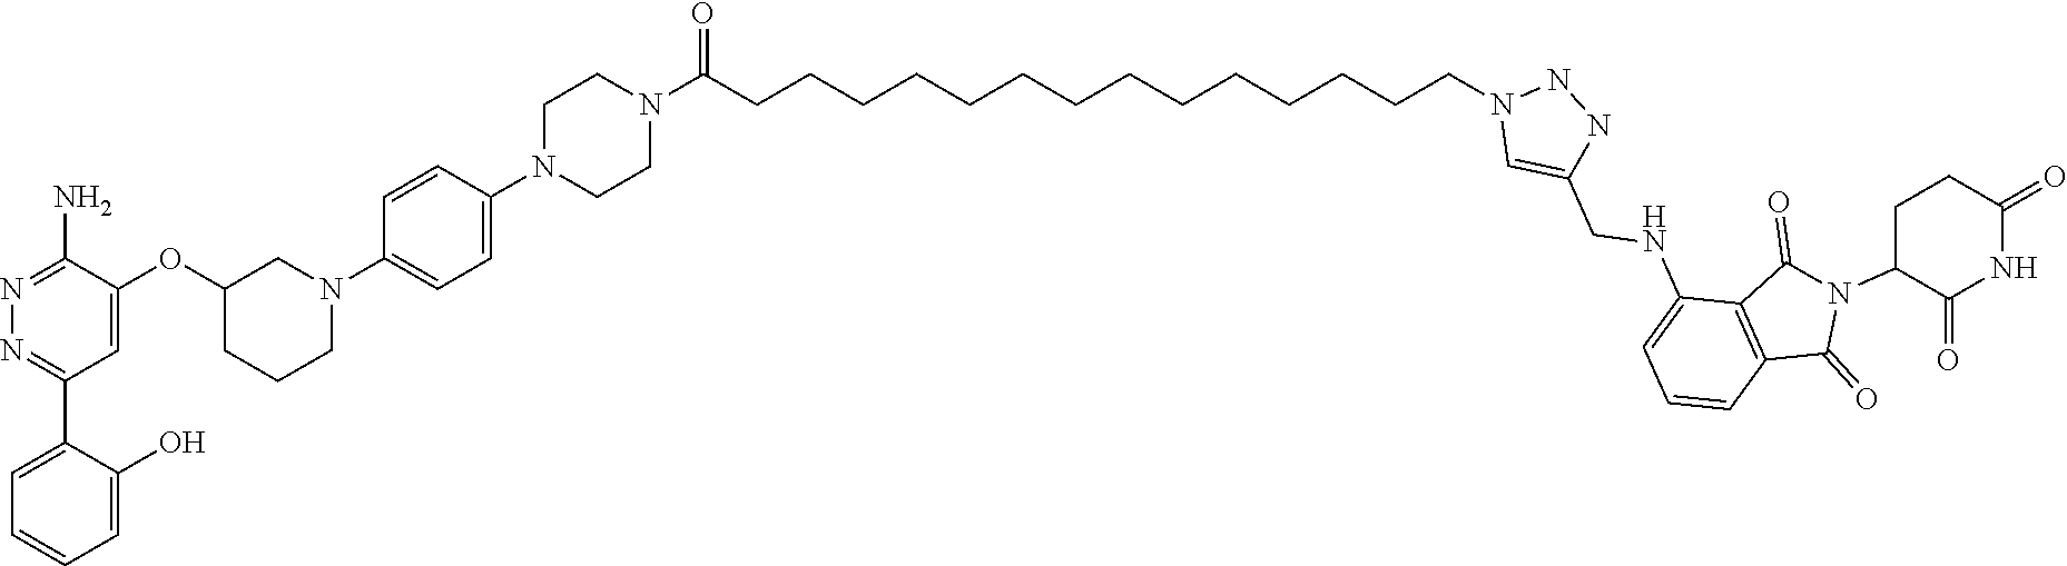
C1=C(C2=NN=C(N)C(OC3CCCN(C4=CC=C(N5CCN(C(CCCCCCCCCCCCCCN6C=C(CNC7=CC=CC8=C7C(=O)N(C7C(=O)NC(=O)CC7)C8=O)NN6)=O)CC5)C=C4)C3)=C2)C(O)=CC=C1
